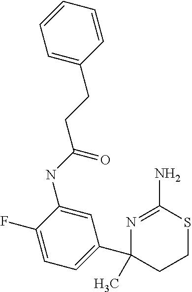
C1=C(CCC(NC2=CC(C3(C)CCSC(N)=N3)=CC=C2F)=O)C=CC=C1
